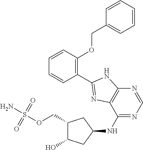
C(OS(N)(=O)=O)C1C(O)CC(NC2=NC=NC3=C2N=C(C2=C(OCC4=CC=CC=C4)C=CC=C2)N3)C1
